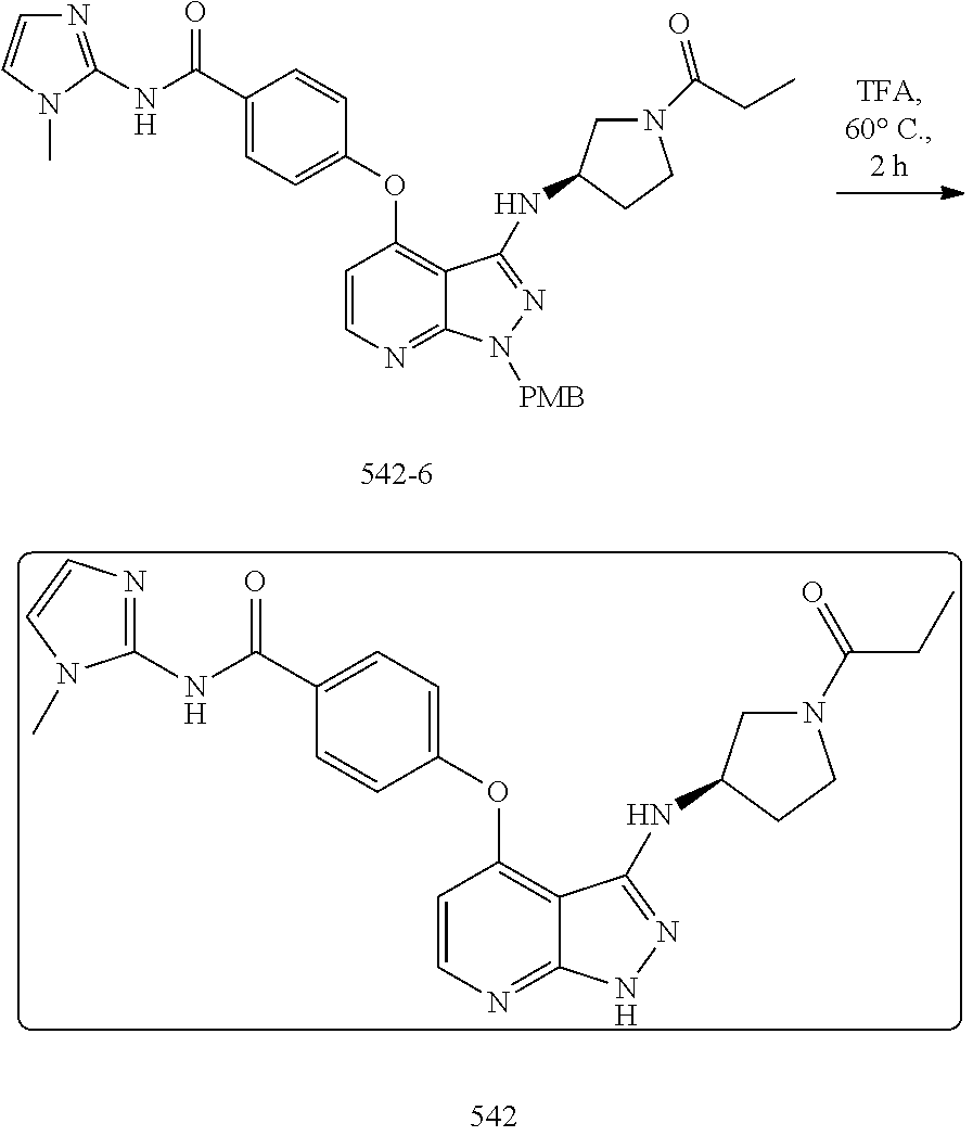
C1(OC2=C3C(=NC=C2)NN=C3NC2CN(C(=O)CC)CC2)=CC=C(C(NC2=NC=CN2C)=O)C=C1.C1(OC2=C3C(=NC=C2)N([PMB])N=C3NC2CN(C(=O)CC)CC2)=CC=C(C(NC2=NC=CN2C)=O)C=C1
